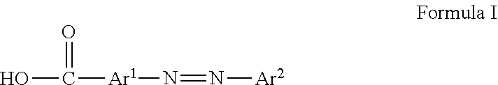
OC(=O)[Ar1]N=N[Ar2]
